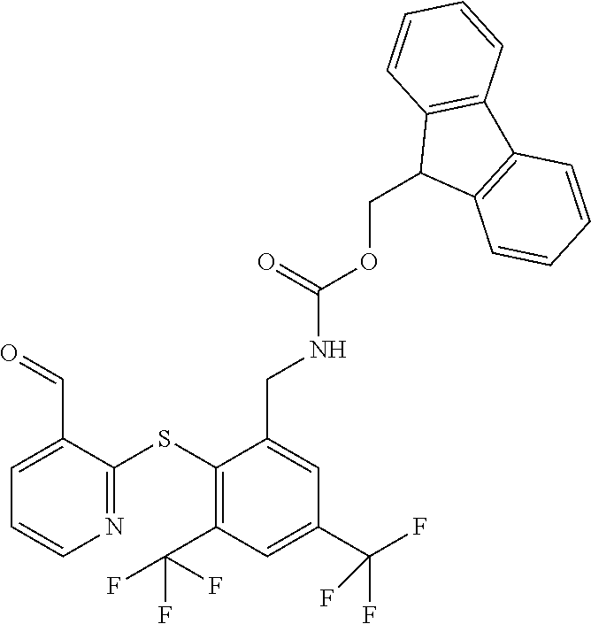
C1(SC2=NC=CC=C2C=O)=C(C(F)(F)F)C=C(C(F)(F)F)C=C1CNC(OCC1C2=C(C3=C1C=CC=C3)C=CC=C2)=O
